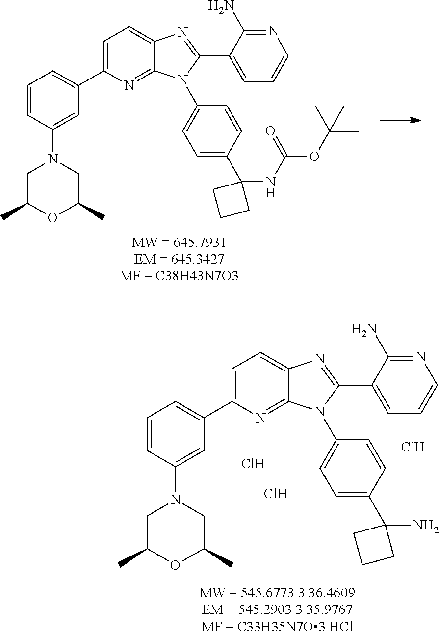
C1C(C)OC(C)CN1C1=CC(C2=CC=C3C(=N2)N(C2=CC=C(C4(N)CCC4)C=C2)C(C2=CC=CN=C2N)=N3)=CC=C1.Cl.Cl.Cl.C1C(C)OC(C)CN1C1=CC(C2=CC=C3C(=N2)N(C2=CC=C(C4(NC(OC(C)(C)C)=O)CCC4)C=C2)C(C2=CC=CN=C2N)=N3)=CC=C1
